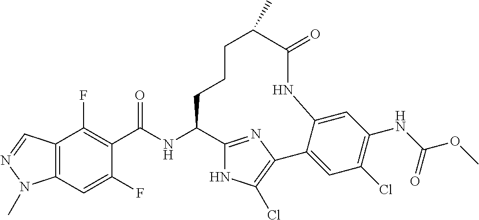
N(C1C2=NC(=C(Cl)N2)C2=CC(Cl)=C(NC(OC)=O)C=C2NC(=O)C(C)CCC1)C(C1=C(F)C2=C(C=C1F)N(C)N=C2)=O
